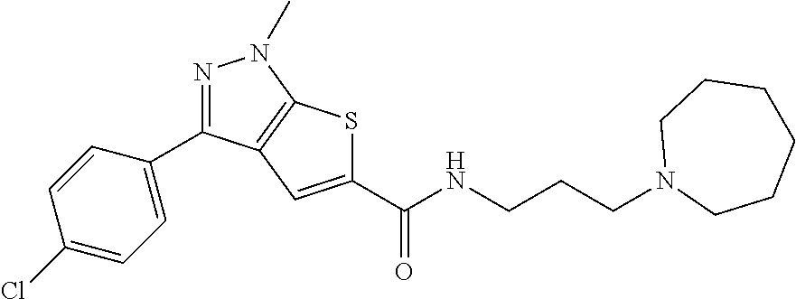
C1(C(NCCCN2CCCCCC2)=O)=CC2=C(S1)N(C)N=C2C1=CC=C(Cl)C=C1
